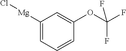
[Mg](C1=CC=CC(OC(F)(F)F)=C1)Cl
